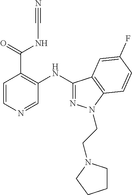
C1(NC2=NN(CCN3CCCC3)C3=C2C=C(F)C=C3)=C(C(=O)NC#N)C=CN=C1
